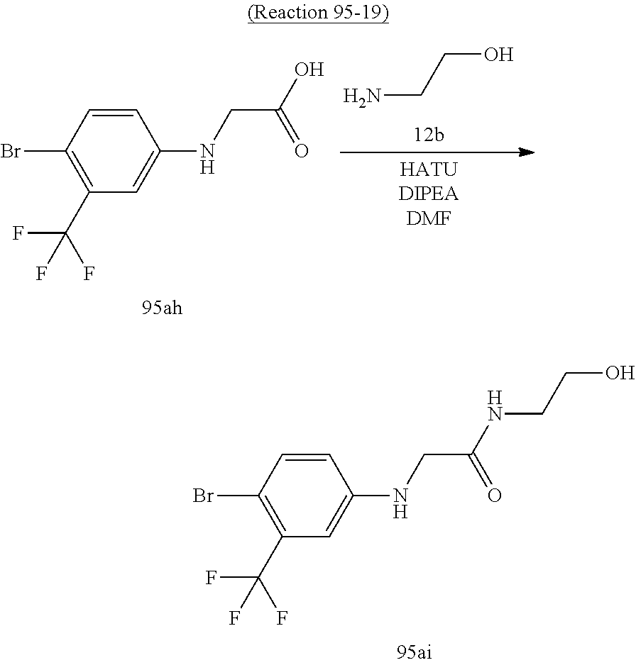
C1=CC(Br)=C(C(F)(F)F)C=C1NCC(NCCO)=O.C1=CC(Br)=C(C(F)(F)F)C=C1NCC(O)=O.NCCO
